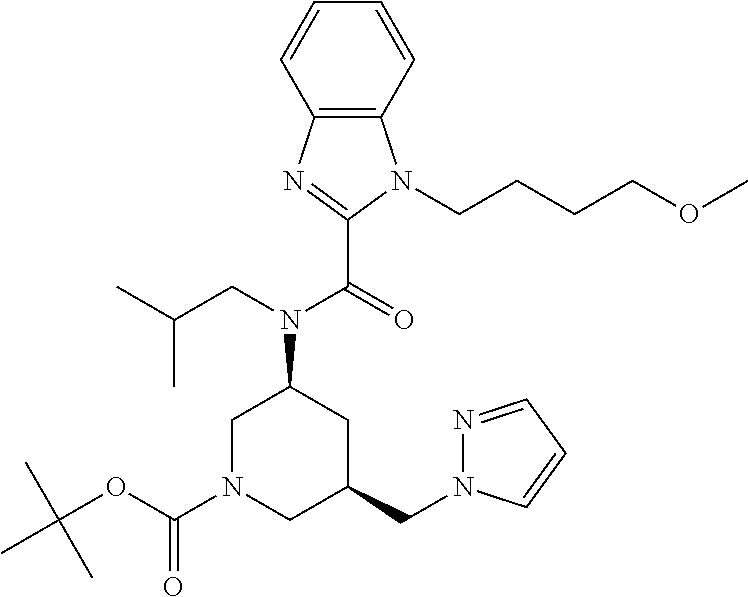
C1=CC=CC2=C1N(CCCCOC)C(C(=O)N(CC(C)C)C1CN(C(OC(C)(C)C)=O)CC(CN3N=CC=C3)C1)=N2
